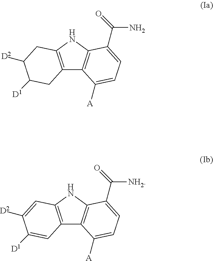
C12=C(NC3=C1C([A])=CC=C3C(N)=O)CC([D2])C([D1])C2.C12=C(NC3=C1C([A])=CC=C3C([NH2])=O)C=C([D2])C([D1])=C2
